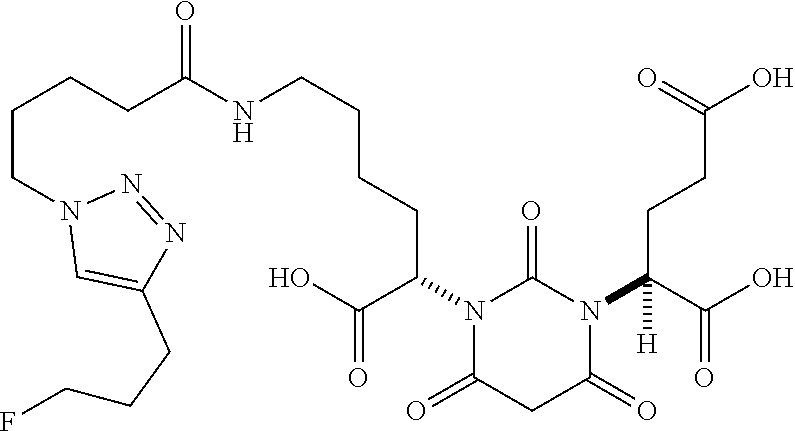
N1(C(C(O)=O)CCCCNC(CCCCN2C=C(CCCF)N=N2)=O)C(=O)CC(=O)N(C(C(O)=O)(CCC(O)=O)[H])C1=O
